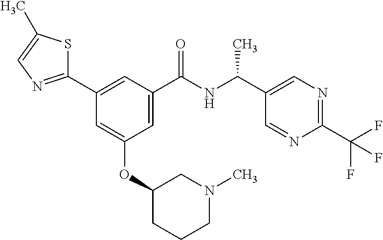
C1(C2=NC=C(C)S2)=CC(C(NC(C2=CN=C(C(F)(F)F)N=C2)C)=O)=CC(OC2CCCN(C)C2)=C1
